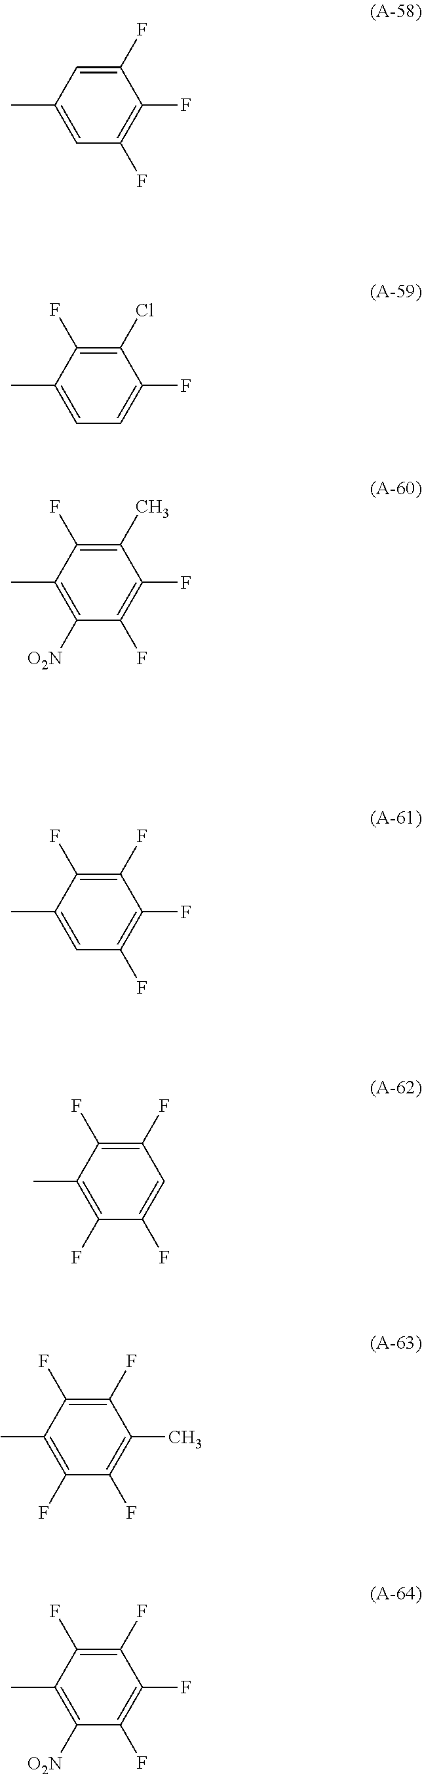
C1(F)=CC(C)=CC(F)=C1F.C1(Cl)=C(F)C(C)=CC=C1F.C1(C)=C(F)C(C)=C([O2N])C(F)=C1F.C1(F)=C(F)C(C)=CC(F)=C1F.C1(F)=C(F)C(C)=C(F)C(F)=C1.C1(F)=C(F)C(C)=C(F)C(F)=C1C.C1(F)=C(F)C(C)=C([O2N])C(F)=C1F
